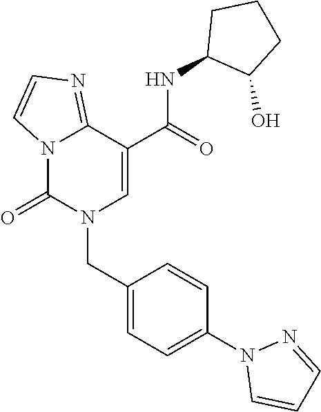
C12=NC=CN1C(=O)N(CC1=CC=C(N3C=CC=N3)C=C1)C=C2C(NC1C(O)CCC1)=O
